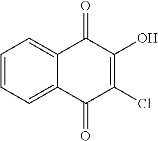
C1=CC=C2C(=C1)C(=O)C(O)=C(Cl)C2=O
